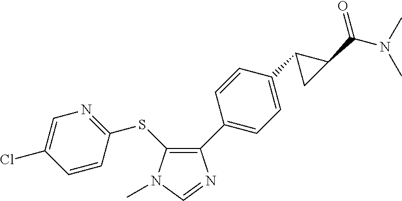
C1(C2=CC=C(C3C(C(N(C)C)=O)C3)C=C2)=C(SC2=NC=C(Cl)C=C2)N(C)C=N1
